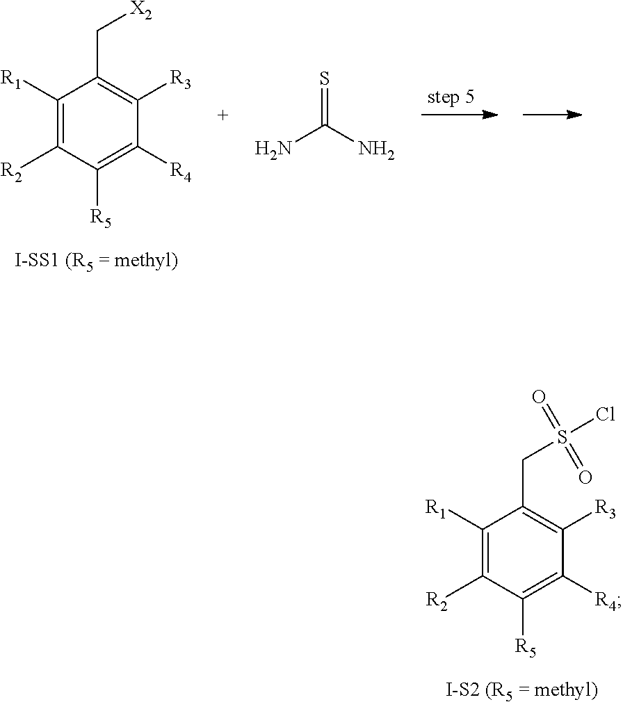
C1([R1])=C([R2])C([R5])=C([R4])C([R3])=C1CS(Cl)(=O)=O.C1([R1])=C([R2])C([R5])=C([R4])C([R3])=C1C[X2].NC(N)=S
